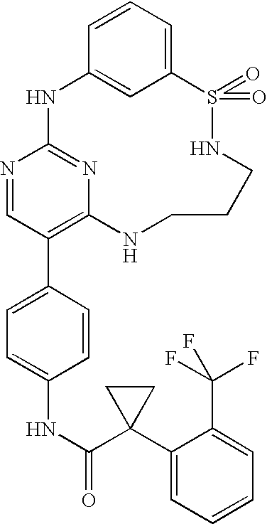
C12=CC=CC(=C1)NC1=NC(=C(C3=CC=C(NC(=O)C4(C5=CC=CC=C5C(F)(F)F)CC4)C=C3)C=N1)NCCCNS2(=O)=O
